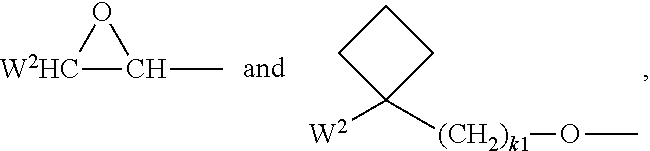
[W2HC]1C(C)O1.C1([W2])([(CH2)k1]OC)CCC1
